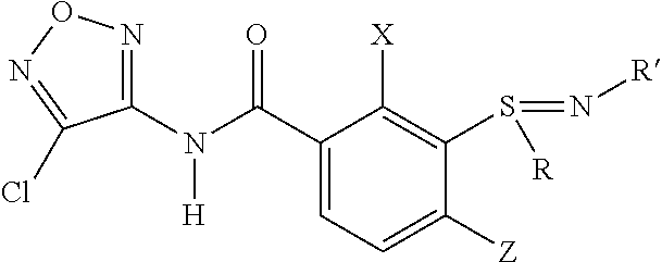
C1(N(C(C2=CC=C([Z])C(S(=N[R])[R])=C2[X])=O)[H])=NON=C1Cl
